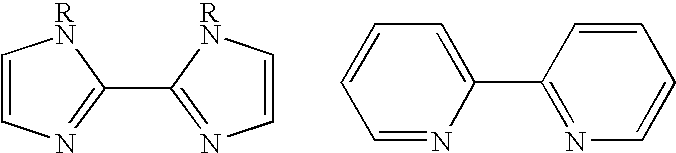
C1=CN=C(C2=NC=C[RN]2)[RN]1.C1=NC(C2=NC=CC=C2)=CC=C1
